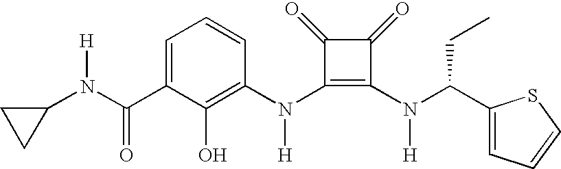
C1(N(C(C2=CC=CC(N(C3=C(N(C(C4=CC=CS4)CC)[H])C(=O)C3=O)[H])=C2O)=O)[H])CC1
